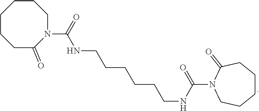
C1CCC(=O)N(C(NCCCCCCNC(N2CCCCCC2=O)=O)=O)CCC1
